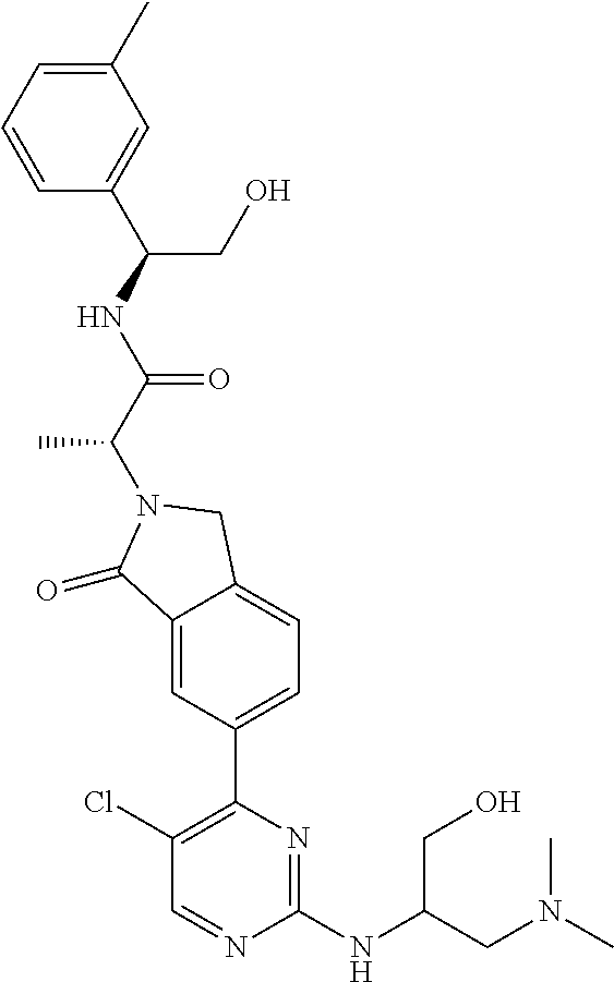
C1(=O)C2=CC(C3=C(Cl)C=NC(NC(CN(C)C)CO)=N3)=CC=C2CN1C(C(NC(CO)C1=CC(C)=CC=C1)=O)C
